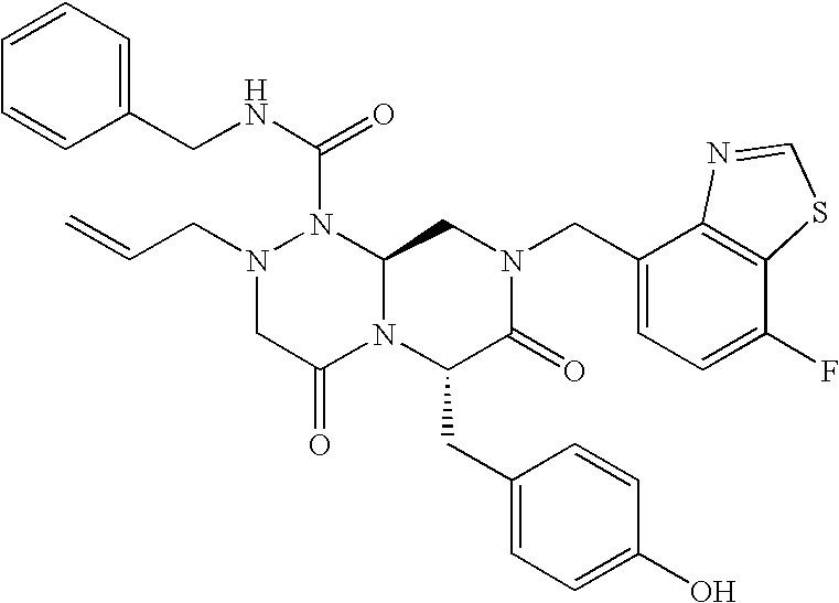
N1(C(NCC2=CC=CC=C2)=O)N(CC=C)CC(=O)N2C1CN(CC1=CC=C(F)C3=C1N=CS3)C(=O)C2CC1=CC=C(O)C=C1
